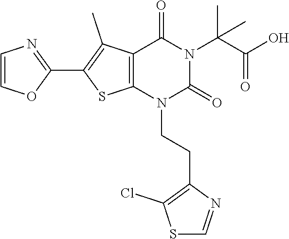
C12=C(N(CCC3=C(Cl)SC=N3)C(=O)N(C(C(O)=O)(C)C)C1=O)SC(C1=NC=CO1)=C2C
